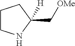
C1CNC(C[OMe])([H])C1
